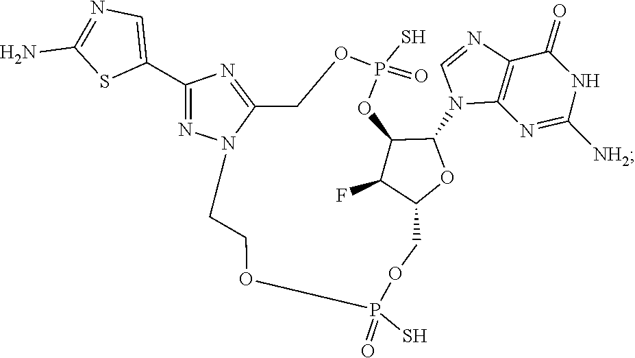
C1=NC2=C(N1C1C3C(F)C(COP(S)(=O)OCCN4C(=NC(C5=CN=C(N)S5)=N4)COP(S)(=O)O3)O1)N=C([NH2])NC2=O
